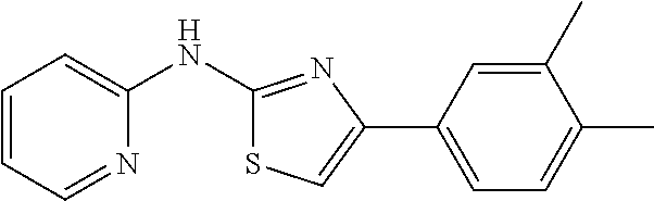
C1=CC=NC(NC2=NC(C3=CC=C(C)C(C)=C3)=CS2)=C1
